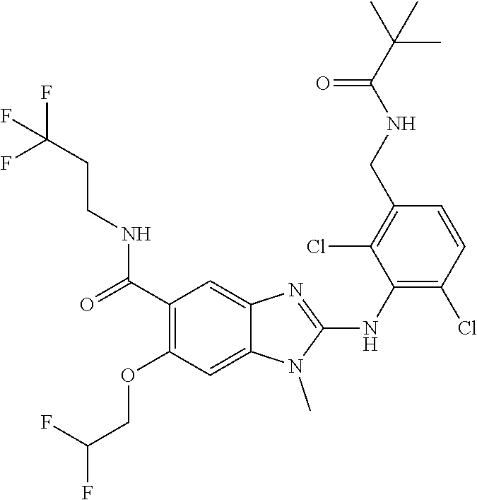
C1(C(=O)NCCC(F)(F)F)=C(OCC(F)F)C=C2C(=C1)N=C(NC1=C(Cl)C=CC(CNC(C(C)(C)C)=O)=C1Cl)N2C
